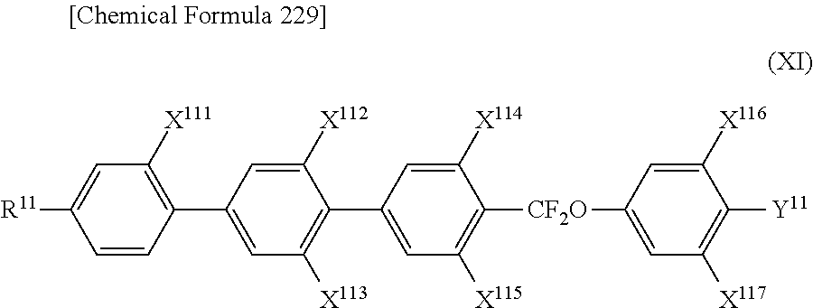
[R11]C1=CC([X111])=C(C2=CC([X113])=C(C3=CC([X115])=C([CF2O]C4=CC([X117])=C([Y11])C([X116])=C4)C([X114])=C3)C([X112])=C2)C=C1
